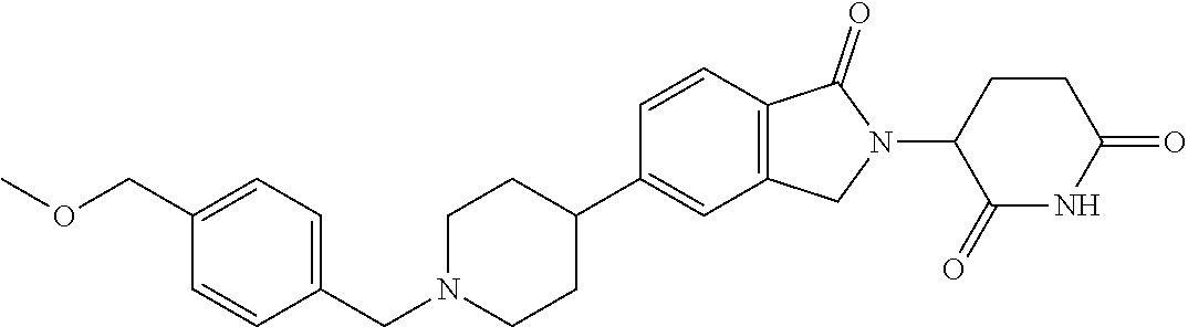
C1=CC2=C(C=C1C1CCN(CC3=CC=C(COC)C=C3)CC1)CN(C1C(=O)NC(=O)CC1)C2=O
